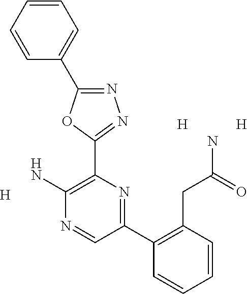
[H].NC1=C(C2=NN=C(C3=CC=CC=C3)O2)N=C(C2=C(CC(=O)N)C=CC=C2)C=N1.[H].[H]
